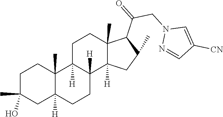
C1C(C)(O)CC2([H])C(C)(C1)C1([H])C([H])(CC2)C2([H])C(C)(CC1)C(C(CN1N=CC([CN])=C1)=O)C(C)C2
